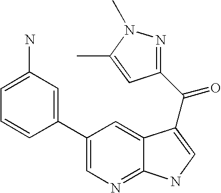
C1(C2=CC(N)=CC=C2)=CN=C2C(=C1)C(C(=O)C1=NN(C)C(C)=C1)=CN2
